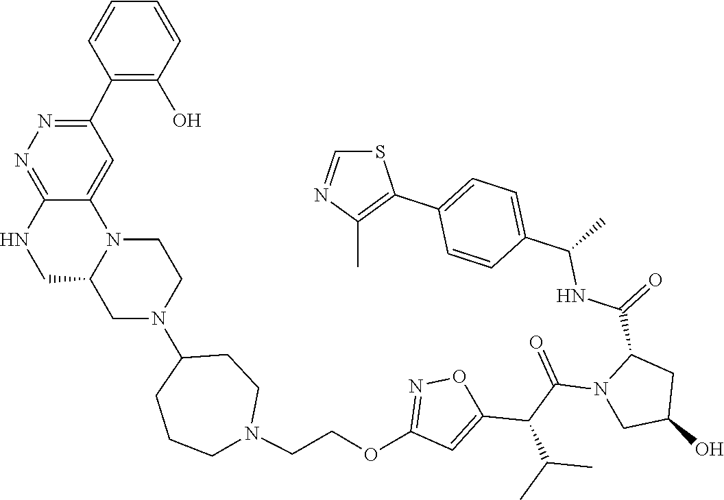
C1=CC=CC(O)=C1C1=NN=C2C(=C1)N1C(CN2)CN(C2CCCN(CCOC3=NOC(C(C(=O)N4CC(O)CC4C(=O)NC(C)C4=CC=C(C5=C(C)N=CS5)C=C4)C(C)C)=C3)CC2)CC1
